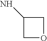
C1OCC1N
